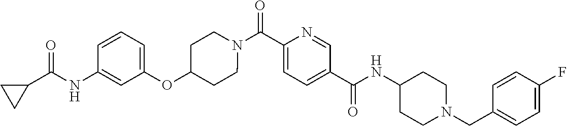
N(C(C1=CC=C(C(=O)N2CCC(OC3=CC=CC(NC(C4CC4)=O)=C3)CC2)N=C1)=O)C1CCN(CC2=CC=C(F)C=C2)CC1
